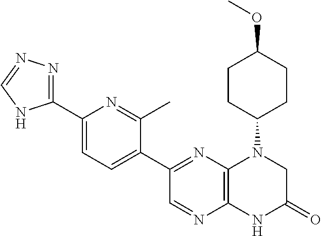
C12=C(N=C(C3=CC=C(C4=NN=CN4)N=C3C)C=N1)N(C1CCC(OC)CC1)CC(=O)N2
